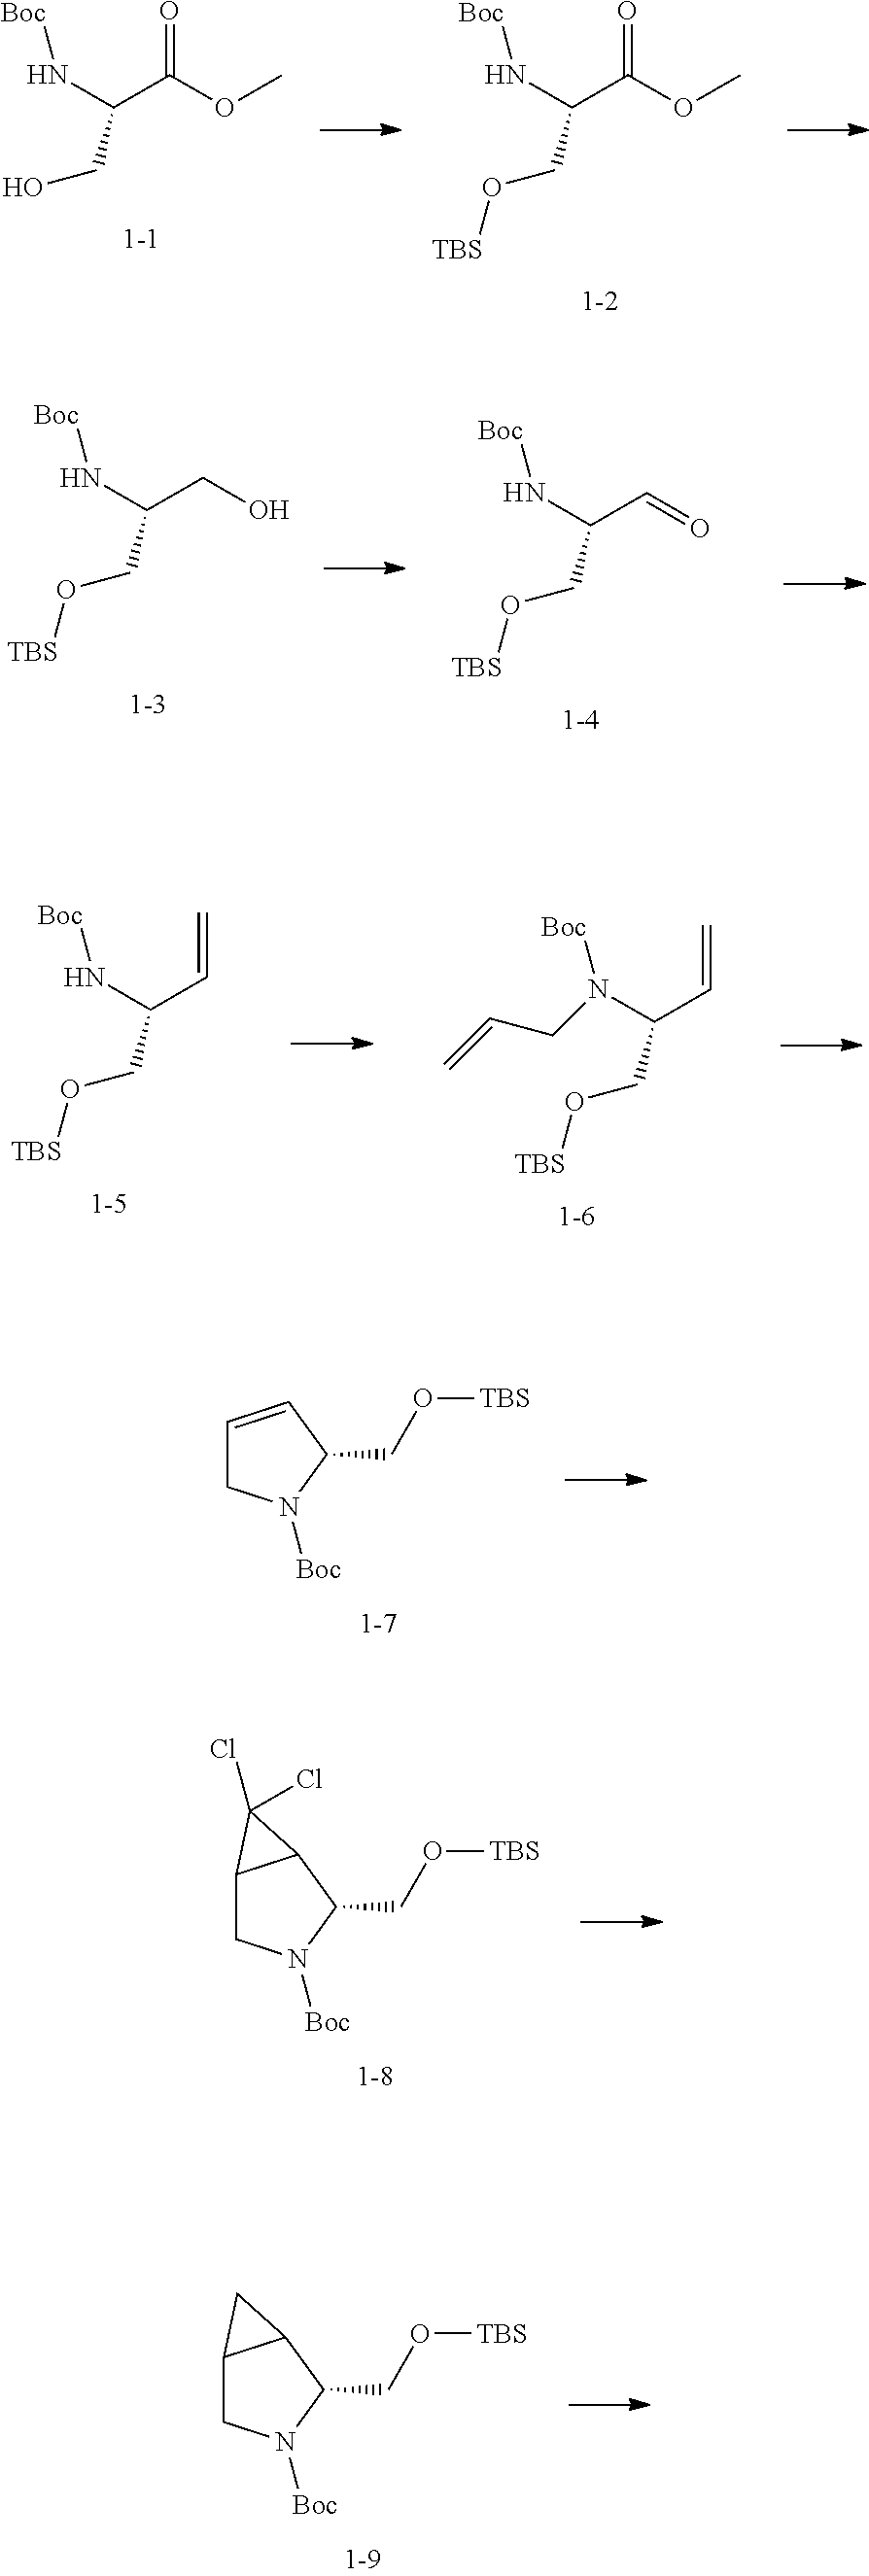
N(C(C(OC)=O)CO)[Boc].N(C(C(OC)=O)CO[TBS])[Boc].N(C(CO)CO[TBS])[Boc].N(C(C=O)CO[TBS])[Boc].N(C(C=C)CO[TBS])([Boc])CC=C.N(C(C=C)CO[TBS])[Boc].C1=CC(CO[TBS])N([Boc])C1.C12CN([Boc])C(CO[TBS])C1C2(Cl)Cl.C12CN([Boc])C(CO[TBS])C1C2
